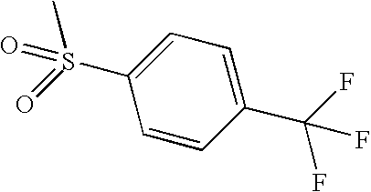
CS(=O)(C1=CC=C(C(F)(F)F)C=C1)=O
